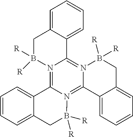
C1=CC=C2C(=C1)C1=N3C(=N4C(=N1B([R])([R])C2)C1=CC=CC=C1CB4([R])[R])C1=CC=CC=C1CB3([R])[R]
